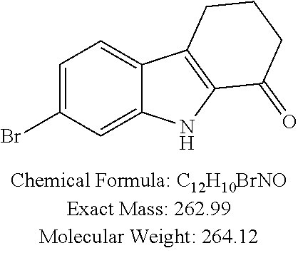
C1=C(Br)C=C2C(=C1)C1=C(N2)C(=O)CCC1
